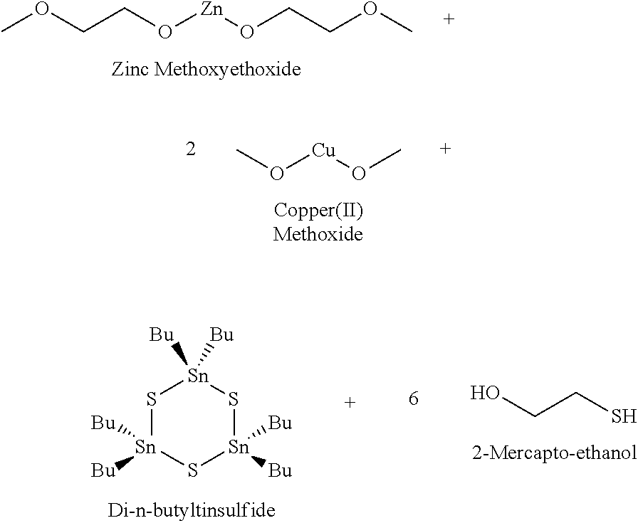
COCCO[Zn]OCCOC.OCCS.S1[Sn]([Bu])([Bu])S[Sn]([Bu])([Bu])S[Sn]1([Bu])[Bu].CO[Cu]OC
